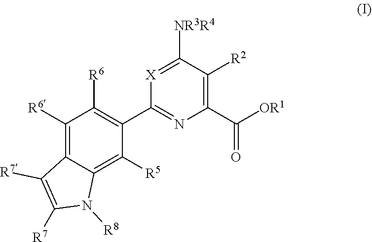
[X]1=C([NR3R4])C([R2])=C(C([OR1])=O)N=C1C1=C([R6])C([R6])=C2C(=C1[R5])N([R8])C([R7])=C2[R7]
